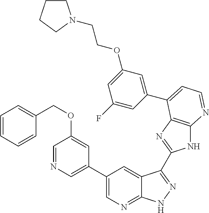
C1(C2=CN=CC(OCC3=CC=CC=C3)=C2)=CN=C2C(=C1)C(C1=NC3=C(N1)N=CC=C3C1=CC(OCCN3CCCC3)=CC(F)=C1)=NN2
